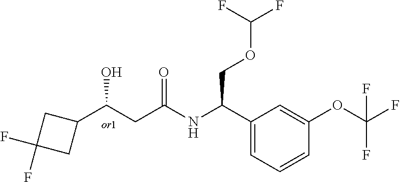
C1C(F)(F)CC1C(CC(=O)NC(C1=CC=CC(OC(F)(F)F)=C1)COC(F)F)O
